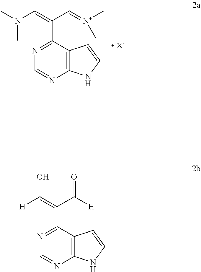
N1=C(C(C=[N+](C)C)=CN(C)C)C2=C(N=C1)NC=C2.[ X-].C1=NC2=C(C(C(C([H])=O)=C(O)[H])=N1)C=CN2
